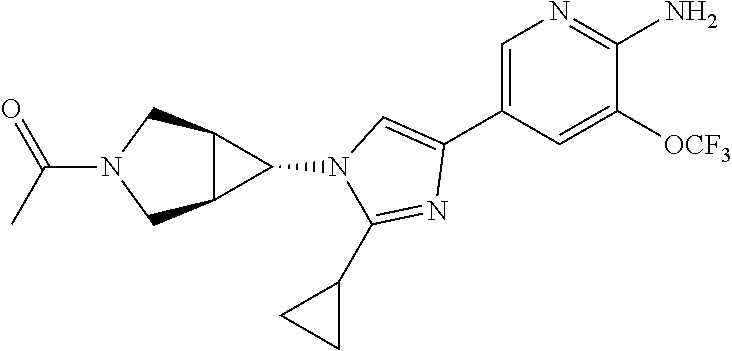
C1=C(C2=CN(C3C4C3CN(C(C)=O)C4)C(C3CC3)=N2)C=C([OCF3])C(N)=N1
